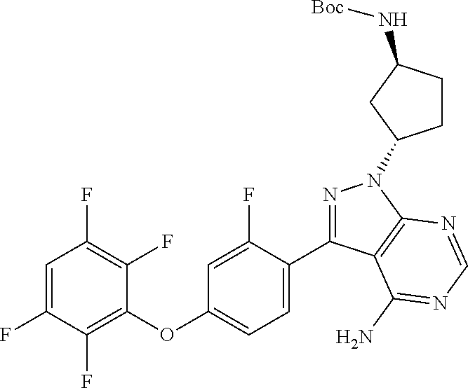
C1=C(F)C(F)=C(OC2=CC=C(C3=NN(C4CCC(N[Boc])C4)C4=C3C(N)=NC=N4)C(F)=C2)C(F)=C1F
